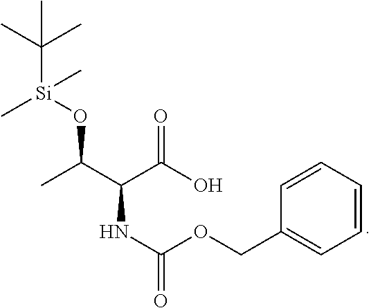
C([Si](C)(C)OC(C(C(O)=O)NC(=O)OCC1=CC=CC=C1)C)(C)(C)C
